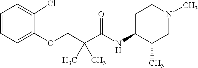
C1=C(Cl)C(OCC(C)(C(=O)NC2C(C)CN(C)CC2)C)=CC=C1
